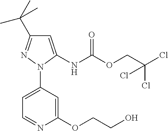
C1(OCCO)=CC(N2C(NC(OCC(Cl)(Cl)Cl)=O)=CC(C(C)(C)C)=N2)=CC=N1
